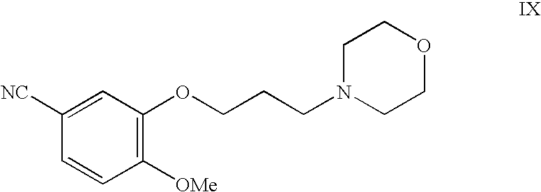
C1([OMe])=C(OCCCN2CCOCC2)C=C([NC])C=C1
